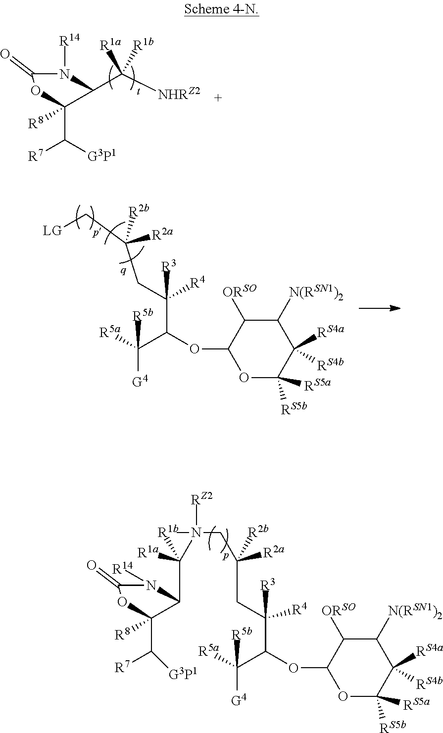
C1([R8])(C([R7])[G3P1])OC(=O)N([R14])C1C([NHRZ2])([R1a])[R1b].[G4]C(C(C(CC(CN(C(C1C([R8])(C([R7])[G3P1])OC(=O)N1[R14])([R1a])[R1b])([RZ2])C)([R2a])[R2b])([R3])[R4])OC1C([ORSO])C([N(RSN1)2])C([RS4a])([RS4b])C([RS5a])([RS5b])O1)([R5b])[R5a].[G4]C(C(C(CC(C[LG])([R2a])[R2b])([R3])[R4])OC1C([ORSO])C([N(RSN1)2])C([RS4a])([RS4b])C([RS5a])([RS5b])O1)([R5b])[R5a]
